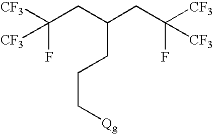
[CF3]C(CC(CC([CF3])(F)[CF3])CCC[Qg])([CF3])F
